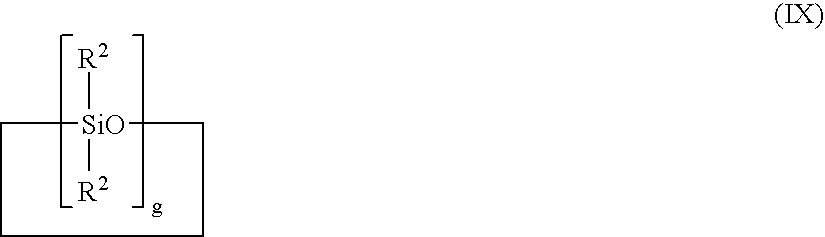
C1[SiO]([R2])([R2])CCC1
